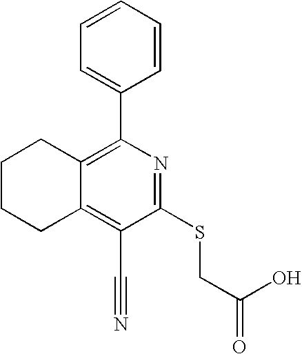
C12=C(C3=CC=CC=C3)N=C(SCC(=O)O)C(C#N)=C1CCCC2
